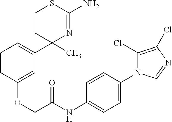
C1=CC(OCC(NC2=CC=C(N3C(Cl)=C(Cl)N=C3)C=C2)=O)=CC(C2(C)N=C(N)SCC2)=C1
